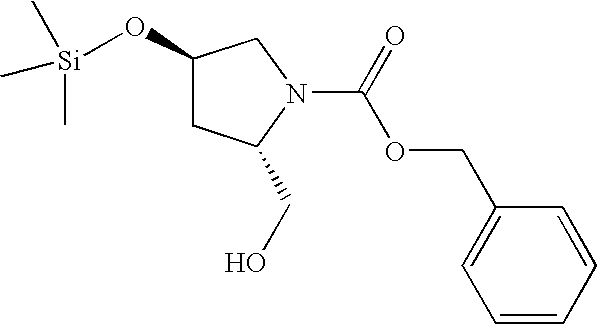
C1=CC=CC(COC(=O)N2C(CO)CC(O[Si](C)(C)C)C2)=C1
